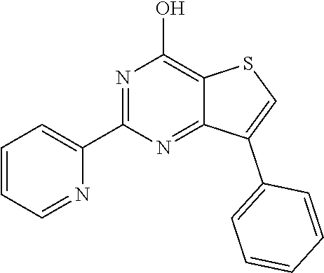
C1(C2=CC=CC=N2)=NC(O)=C2C(=N1)C(C1=CC=CC=C1)=CS2
